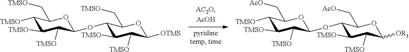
C1([TMSO])C([TMSO])C([TMSO])C(OC2C([TMSO])C([TMSO])C([OTMS])OC2C[TMSO])OC1C[TMSO].C1([TMSO])C([TMSO])C([TMSO])C(OC2C([TMSO])C([TMSO])C([OR1])OC2C[AcO])OC1C[AcO]
